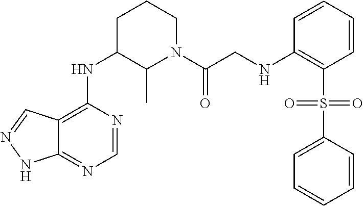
C12=C(NC3C(C)N(C(CNC4=C(S(=O)(=O)C5=CC=CC=C5)C=CC=C4)=O)CCC3)N=CN=C1NN=C2
